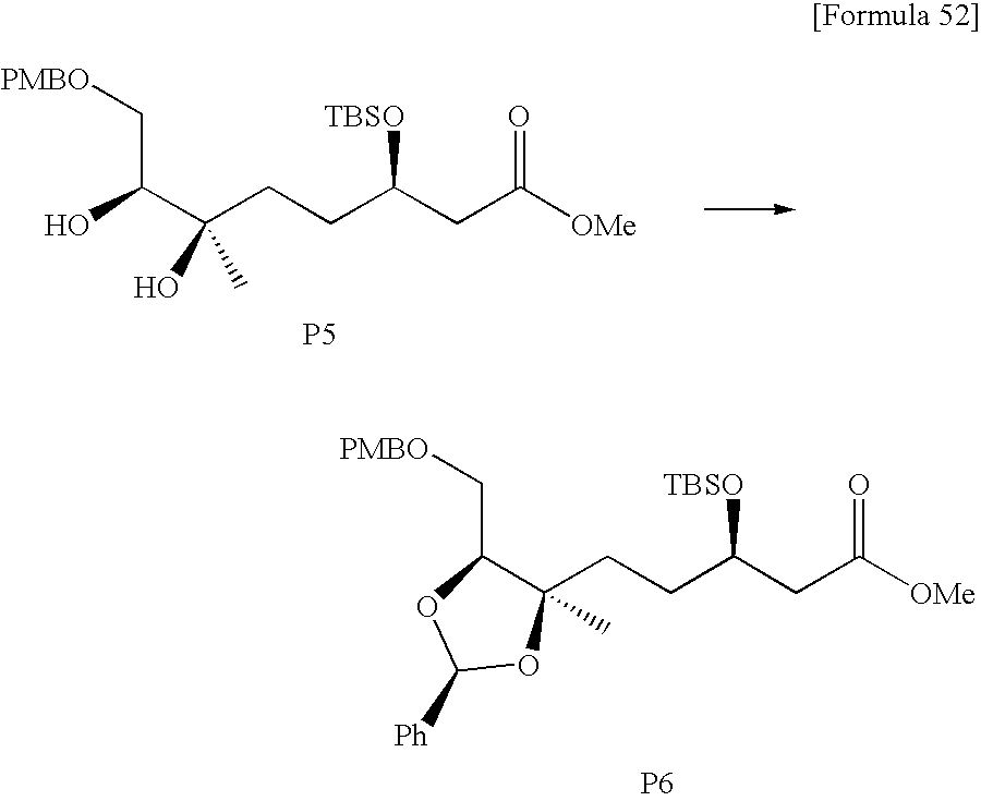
[PMBO]CC(C(CCC(CC([OMe])=O)[TBSO])(O)C)O.[P5].[PMBO]CC1C(CCC(CC([OMe])=O)[TBSO])(C)OC([Ph])O1.[P6]
